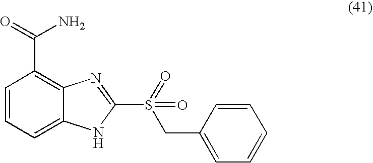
C1=CC=C2C(=C1C(=O)N)N=C(S(CC1=CC=CC=C1)(=O)=O)[N H]2
